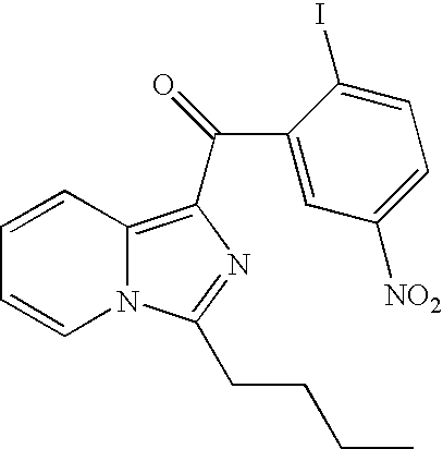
C1=CC2=C(C(C3=CC([NO2])=CC=C3I)=O)N=C(CCCC)N2C=C1
